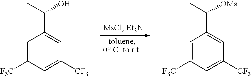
C1=C([F3C])C=C([CF3])C=C1C(C)[OMs].C1=C([F3C])C=C([CF3])C=C1C(C)O
